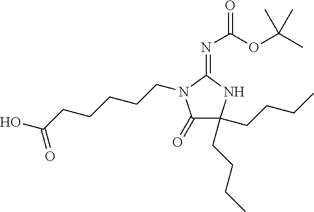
C1(=O)C(CCCC)(CCCC)NC(=NC(OC(C)(C)C)=O)N1CCCCCC(=O)O
